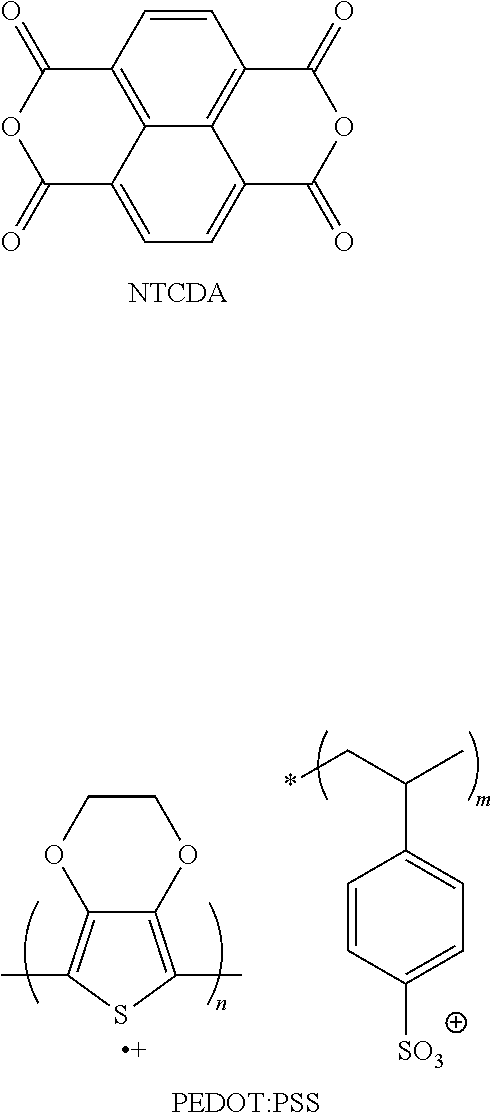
C1=CC2=C3C4=C1C(=O)OC(=O)C4=CC=C3C(=O)OC2=O.[NTCDA].C1=CC([SO3])=CC=C1C(C*)C.C1COC2=C(C)SC(C)=C2O1
